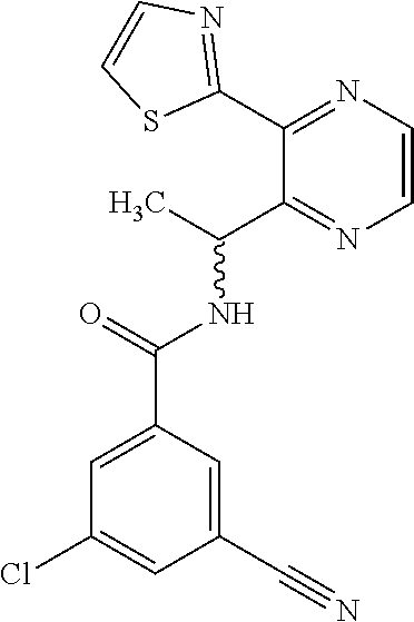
C1=C(C(NC(C)C2=NC=CN=C2C2=NC=CS2)=O)C=C(C#N)C=C1Cl
